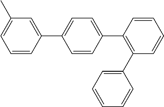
C1=CC(C2=CC=C(C3=C(C4=CC=CC=C4)C=CC=C3)C=C2)=CC(C)=C1
